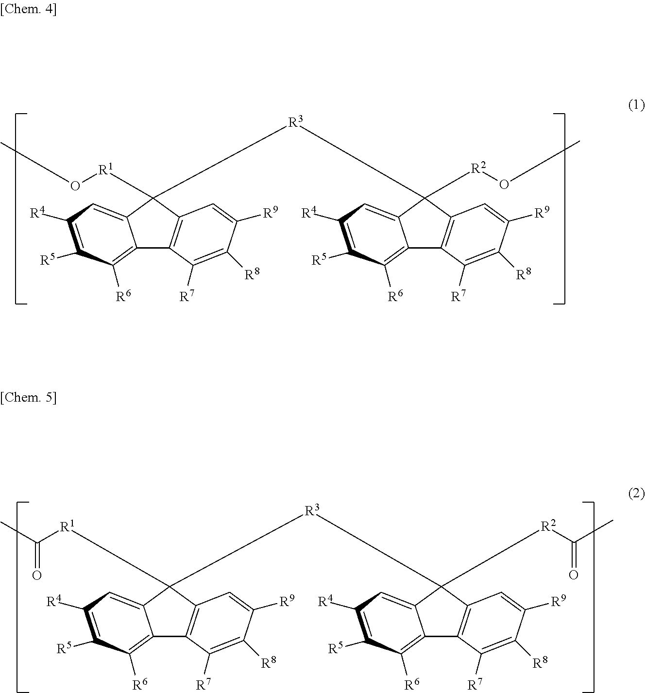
C1([R1]OC)([R3]C2([R2]OC)C3=CC([R4])=C([R5])C([R6])=C3C3=C2C=C([R9])C([R8])=C3[R7])C2=CC([R4])=C([R5])C([R6])=C2C2=C1C=C([R9])C([R8])=C2[R7].C1([R1]C(=O)C)([R3]C2([R2]C(=O)C)C3=CC([R4])=C([R5])C([R6])=C3C3=C2C=C([R9])C([R8])=C3[R7])C2=CC([R4])=C([R5])C([R6])=C2C2=C1C=C([R9])C([R8])=C2[R7]
